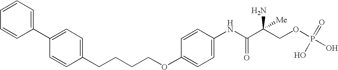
C(C1=CC=C(C2=CC=CC=C2)C=C1)CCCOC1=CC=C(NC(C(COP(=O)(O)O)(N)[Me])=O)C=C1
